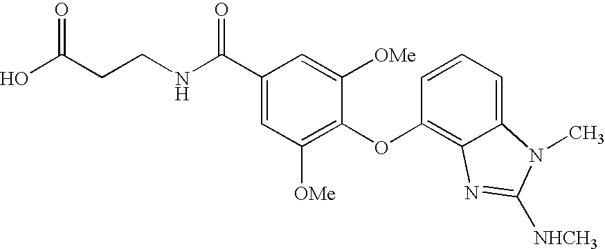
OC(CCNC(C1=CC([OMe])=C(OC2=C3C(=CC=C2)N(C)C([NHCH3])=N3)C([OMe])=C1)=O)=O
